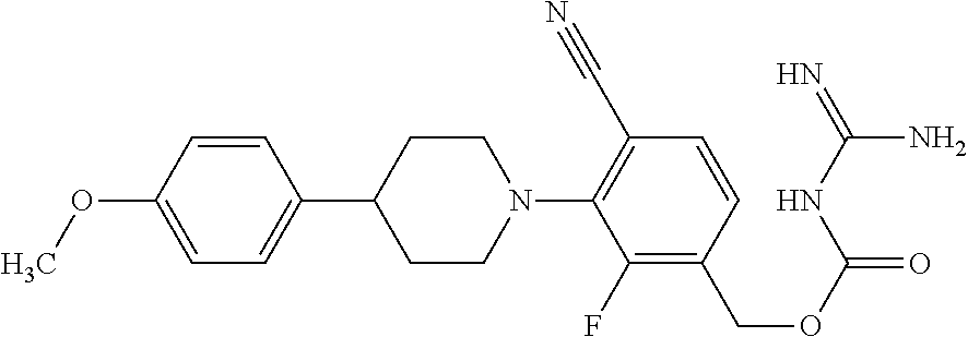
C1=CC(OC)=CC=C1C1CCN(C2=C(C#N)C=CC(COC(=O)NC(=N)N)=C2F)CC1
